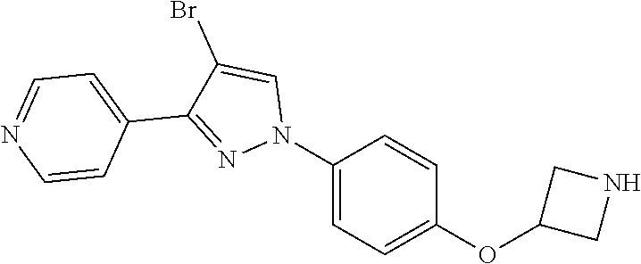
C1(N2C=C(Br)C(C3=CC=NC=C3)=N2)=CC=C(OC2CNC2)C=C1
